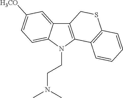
C12=C(N(CCN(C)C)C3=CC=C([H3CO])C=C13)C1=C(SC2)C=CC=C1
